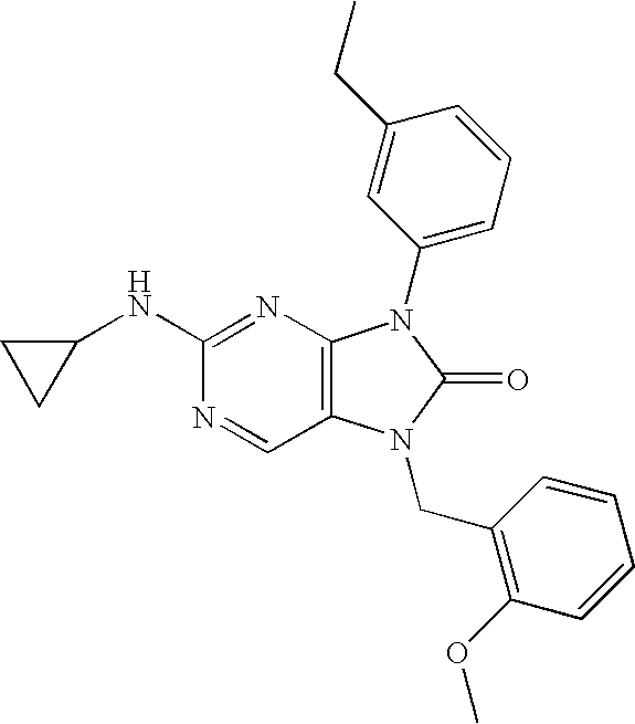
C1(NC2CC2)=NC2=C(C=N1)N(CC1=C(OC)C=CC=C1)C(=O)N2C1=CC=CC(CC)=C1
